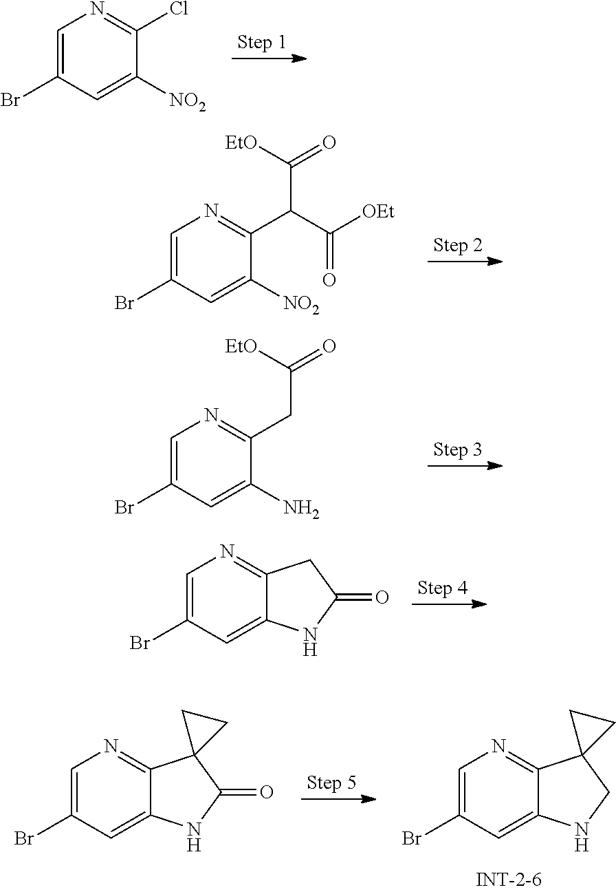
C1=C(Br)C=C([NO2])C(Cl)=N1.C1=C(Br)C=C([NO2])C(C(C([EtO])=O)C(=O)[OEt])=N1.C1=C(Br)C=C(N)C(CC([EtO])=O)=N1.C1=C(Br)C=C2C(=N1)CC(=O)N2.C1=C(Br)C=C2C(=N1)C1(CN2)CC1.C1=C(Br)C=C2C(=N1)C1(C(=O)N2)CC1
